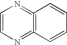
C1=CN=C2=C(=N1)C=CC=C2
